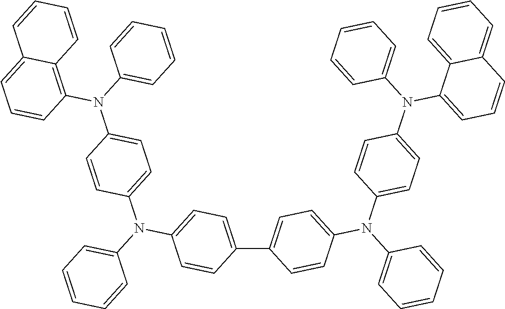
C1(C2=CC=C(N(C3=CC=C(N(C4=CC=CC5=CC=CC=C45)C4=CC=CC=C4)C=C3)C3=CC=CC=C3)C=C2)=CC=C(N(C2=CC=C(N(C3=C4C(=CC=C3)C=CC=C4)C3=CC=CC=C3)C=C2)C2=CC=CC=C2)C=C1
